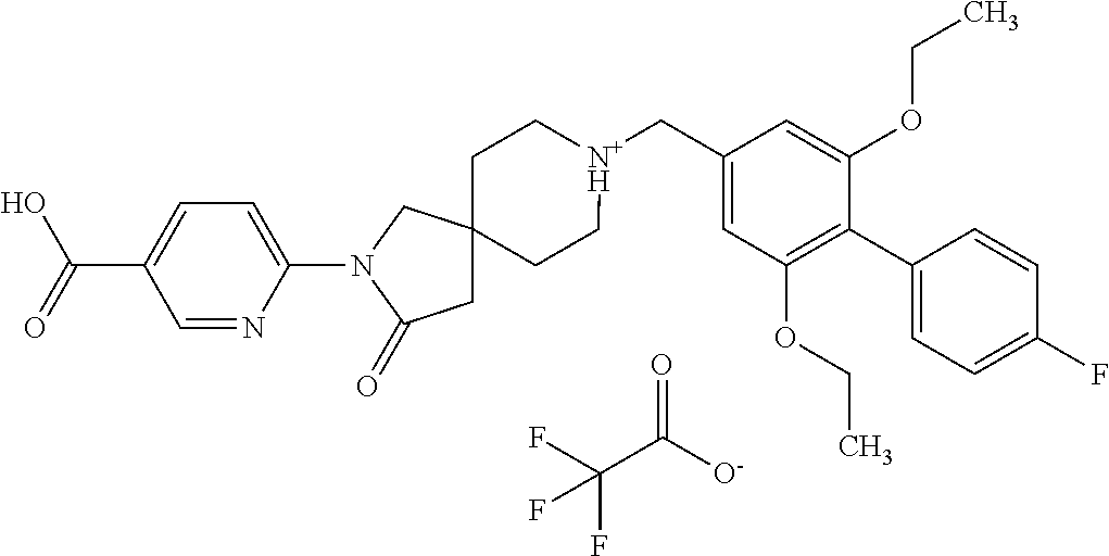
FC(C([O-])=O)(F)F.C1C[N+H](CC2=CC(OCC)=C(C3=CC=C(F)C=C3)C(OCC)=C2)CCC12CC(=O)N(C1=CC=C(C(O)=O)C=N1)C2
